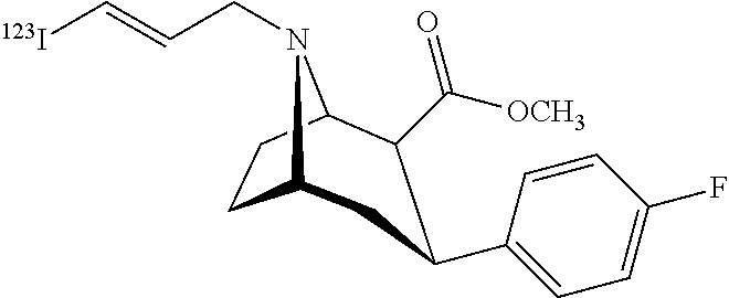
[123I]C=CCN1C2CCC1C(C([OCH3])=O)C(C1=CC=C(F)C=C1)C2
